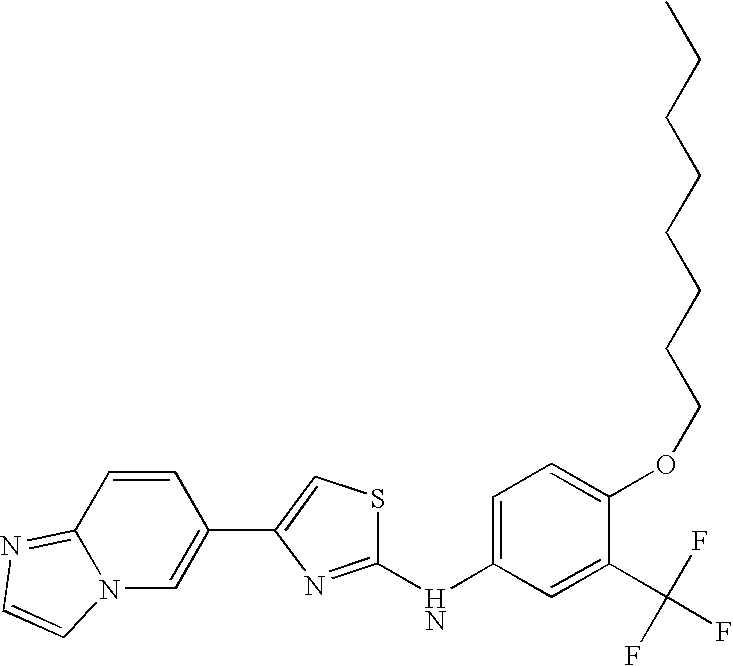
C1(NC2=CC=C(OCCCCCCCC)C(C(F)(F)F)=C2)=NC(C2=CN3C(=NC=C3)C=C2)=CS1
